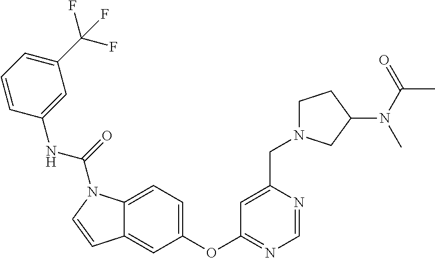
C1(OC2=NC=NC(CN3CCC(N(C(=O)C)C)C3)=C2)=CC=C2C(=C1)C=CN2C(=O)NC1=CC(C(F)(F)F)=CC=C1
